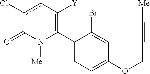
C1(C2=C([Y])cc(Cl)C(=O)N2[Me])=CC=C(OCC#C[Me])C=C1Br
